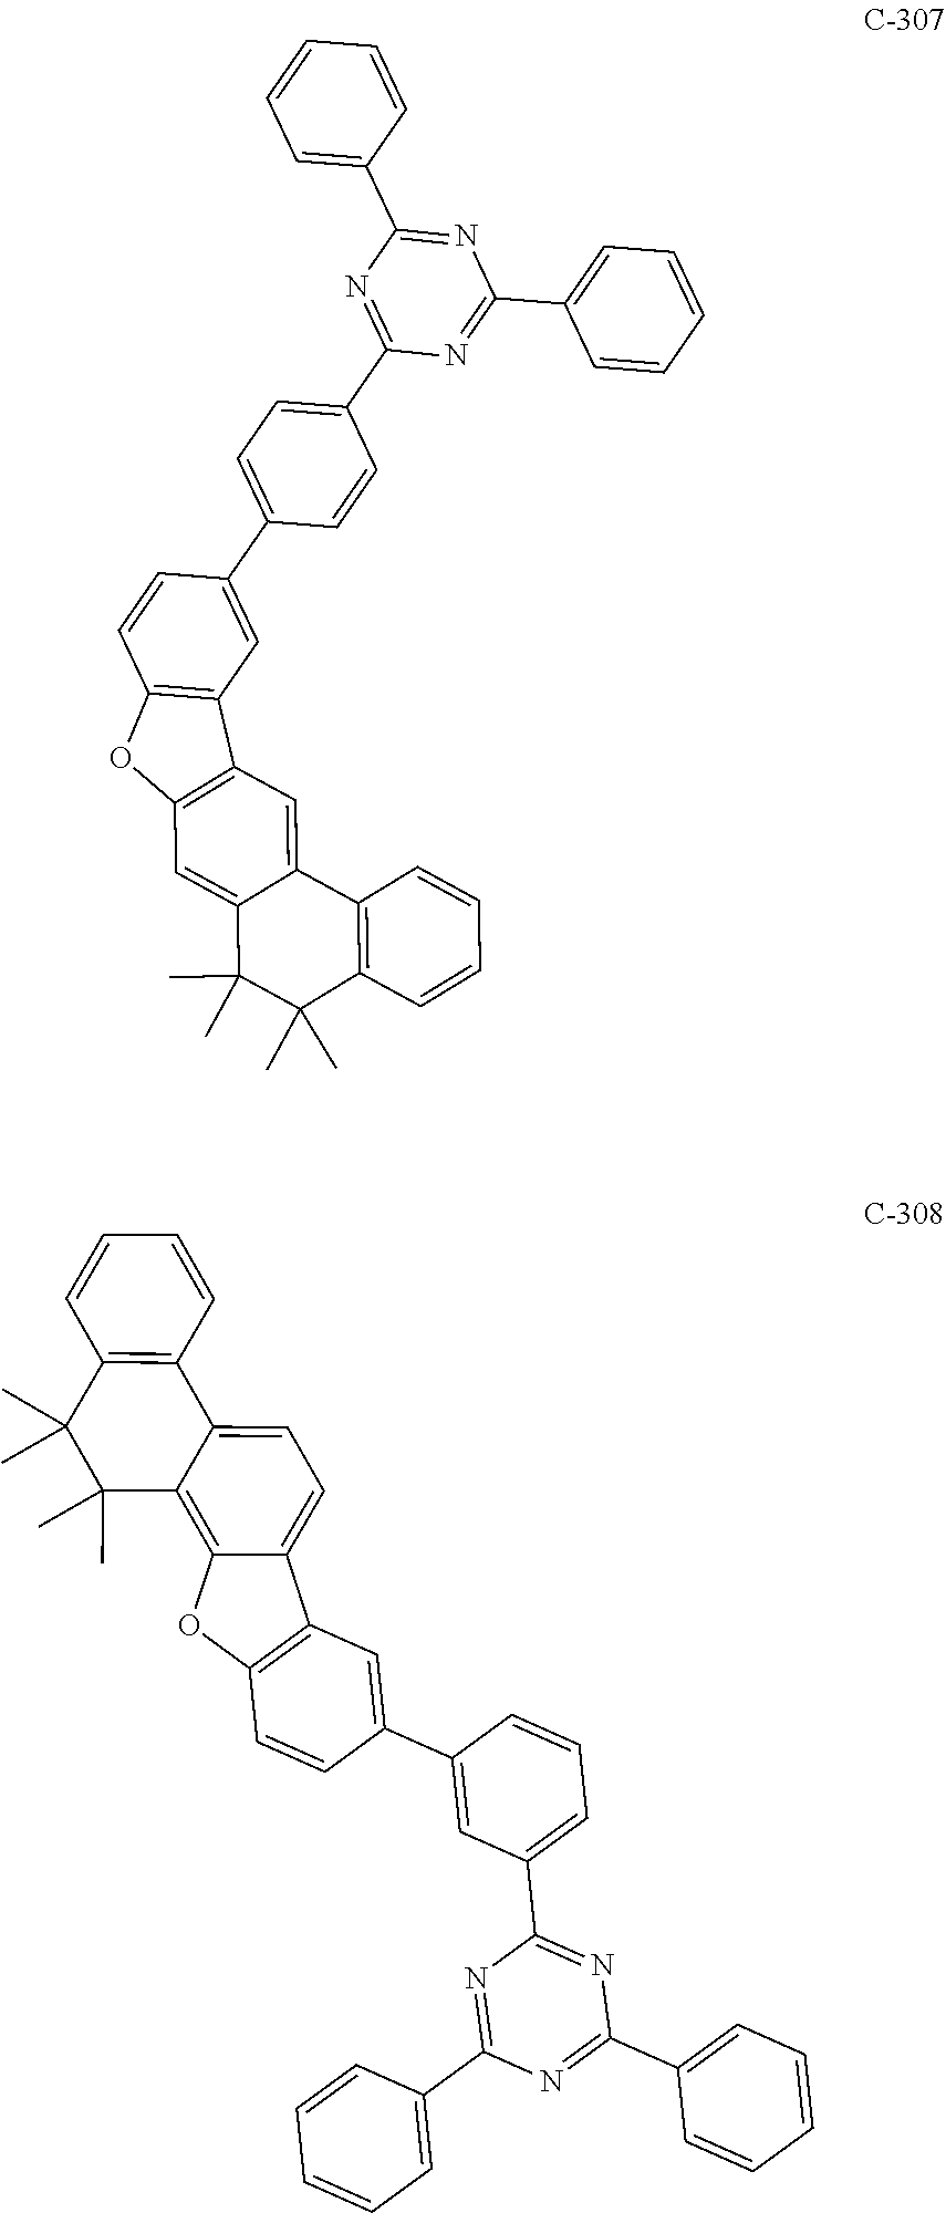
C12=CC3=C(C=C1C1=C(C(C)(C)C2(C)C)C=CC=C1)C1=C(O3)C=CC(C2=CC=C(C3=NC(C4=CC=CC=C4)=NC(C4=CC=CC=C4)=N3)C=C2)=C1.C12=C3C(=CC=C1C1=C(C(C)(C)C2(C)C)C=CC=C1)C1=C(O3)C=CC(C2=CC(C3=NC(C4=CC=CC=C4)=NC(C4=CC=CC=C4)=N3)=CC=C2)=C1
